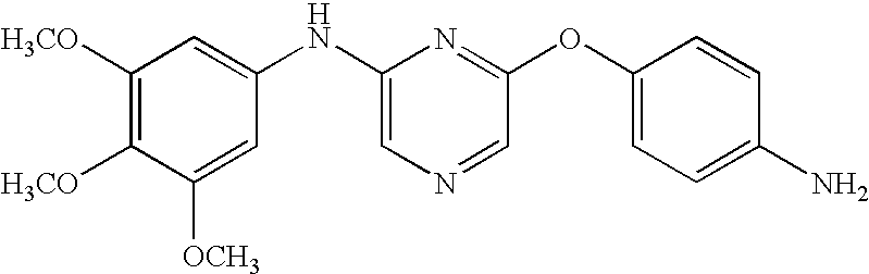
C1([H3CO])=C([H3CO])C([OCH3])=CC(NC2=CN=CC(OC3=CC=C(N)C=C3)=N2)=C1
